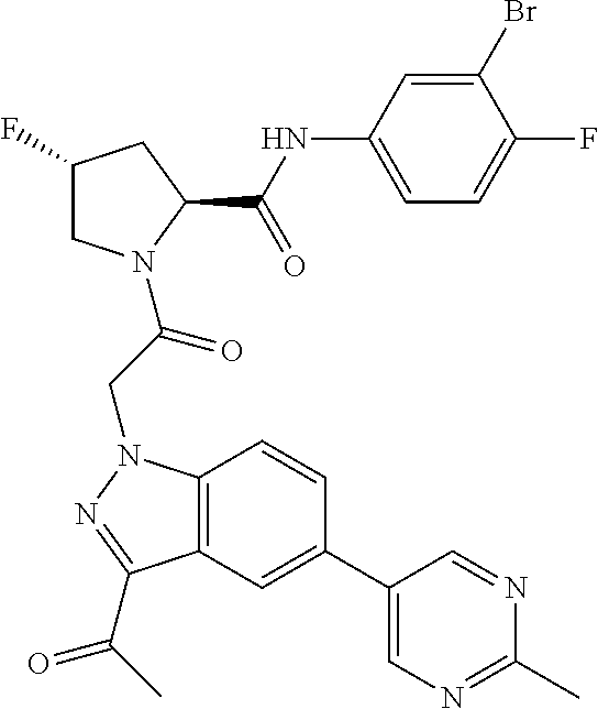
C1(NC(C2CC(F)CN2C(CN2C3=C(C(C(C)=O)=N2)C=C(C2=CN=C(C)N=C2)C=C3)=O)=O)=CC=C(F)C(Br)=C1
